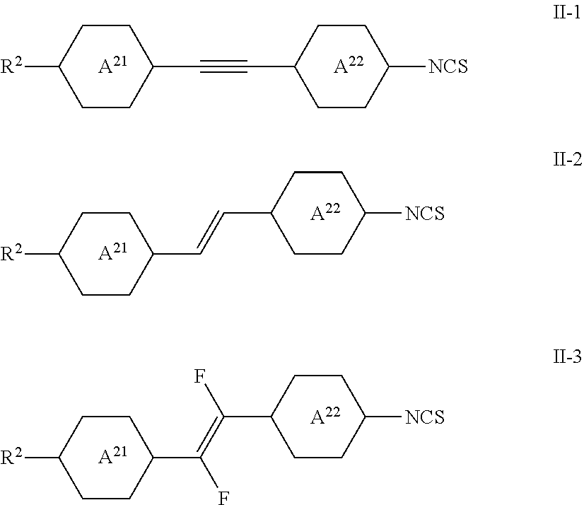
C1CC(C#CC2CCC([NCS])CC2)CCC1[R2].[A21].[A22].C1CC(C=CC2CCC([NCS])CC2)CCC1[R2].[A21].[A22].C1CC(C(=C(C2CCC([NCS])CC2)F)F)CCC1[R2].[A21].[A22]
